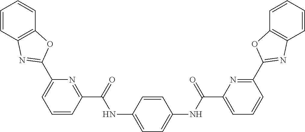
C1=CC2=C(C=C1)OC(C1=CC=CC(C(=O)NC3=CC=C(NC(C4=CC=CC(C5=NC6=C(C=CC=C6)O5)=N4)=O)C=C3)=N1)=N2
